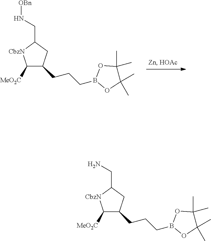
C1([MeO2C])[CbzN]C(CN[OBn])CC1CCCB1OC(C)(C)C(C)(C)O1.C1([MeO2C])[CbzN]C(CN)CC1CCCB1OC(C)(C)C(C)(C)O1
